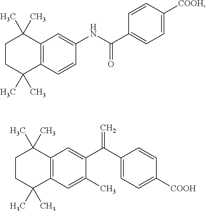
C12=C(C=CC(NC(C3=CC=C([COOH])C=C3)=O)=C1)C(C)(C)CCC2(C)C.C12=C(C=C(C)C(C(C3=CC=C([COOH])C=C3)=C)=C1)C(C)(C)CCC2(C)C
